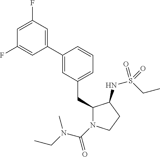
C1(CC2N(C(=O)N(CC)C)CCC2NS(CC)(=O)=O)=CC=CC(C2=CC(F)=CC(F)=C2)=C1
